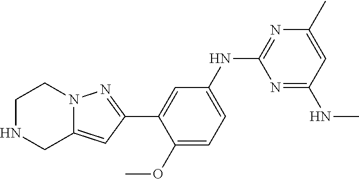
C1=C(NC2=NC(C)=CC(NC)=N2)C=C(C2=NN3C(=C2)CNCC3)C(OC)=C1
